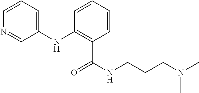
C1(NC2=C(C(NCCCN(C)C)=O)C=CC=C2)=CC=CN=C1
